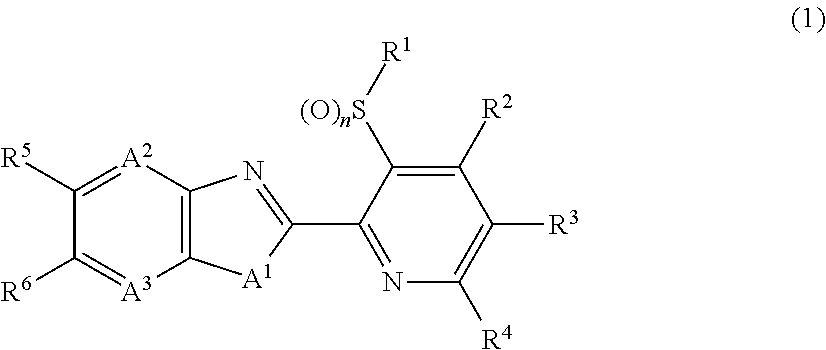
C12=C([A2]=C([R5])C([R6])=[A3]1)N=C(C1=NC([R4])=C([R3])C([R2])=C1[(O)nS][R1])[A1]2
